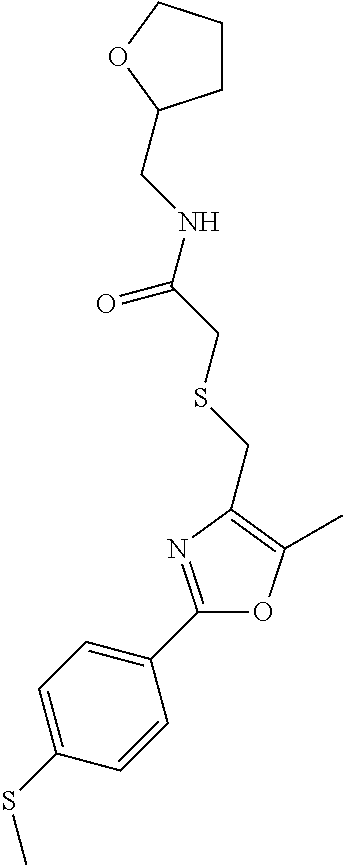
C1=C(SC)C=CC(C2=NC(CSCC(NCC3CCCO3)=O)=C(C)O2)=C1
